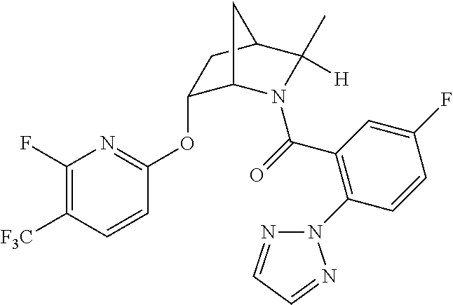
O(C1=NC(F)=C([F3C])C=C1)C1C2N(C(=O)C3=C(N4N=CC=N4)C=CC(F)=C3)C([H])(C)C(C1)C2
